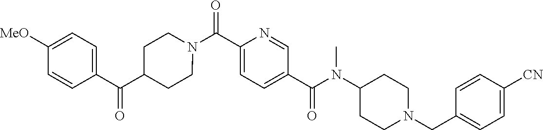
N(C(C1=CC=C(C(=O)N2CCC(C(C3=CC=C([OMe])C=C3)=O)CC2)N=C1)=O)(C1CCN(CC2=CC=C([CN])C=C2)CC1)C
